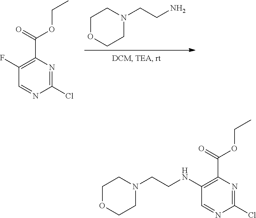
NCCN1CCOCC1.C1=NC(Cl)=NC(C(=O)OCC)=C1F.C1=NC(Cl)=NC(C(=O)OCC)=C1NCCN1CCOCC1
